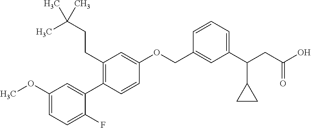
C1(OC)=CC=C(F)C(C2=C(CCC(C)(C)C)C=C(OCC3=CC(C(CC(O)=O)C4CC4)=CC=C3)C=C2)=C1
